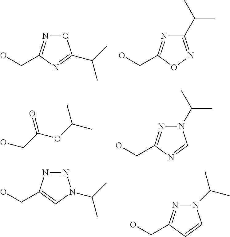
O1N=C(CO)N=C1C(C)C.C1(C(C)C)=NOC(CO)=N1.OCC(OC(C)C)=O.N1(C(C)C)N=C(CO)N=C1.N1=NC(CO)=CN1C(C)C.N1(C(C)C)N=C(CO)C=C1
